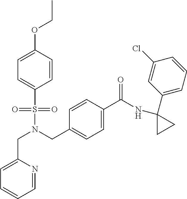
C(N(S(=O)(=O)C1=CC=C(OCC)C=C1)CC1=CC=C(C(NC2(C3=CC=CC(Cl)=C3)CC2)=O)C=C1)C1=CC=CC=N1
